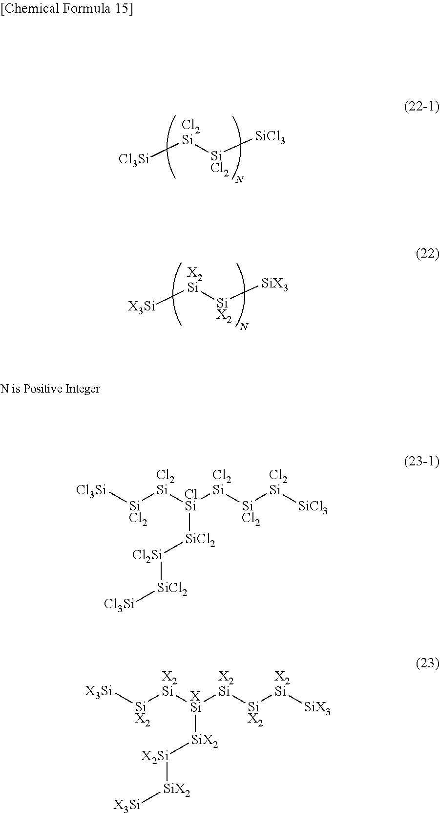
[SiCl2]([SiCl3])[Cl2Si][Cl3Si].[SiX2]([SiX3])[X2Si][X3Si].[SiX2]([X2Si][XSi]([X2Si][SiX2][X2Si][SiX3])[SiX2][X2Si][SiX2][X3Si])[X3Si].[SiCl2]([Cl2Si][ClSi]([Cl2Si][SiCl2][Cl2Si][SiCl3])[SiCl2][Cl2Si][SiCl2][Cl3Si])[Cl3Si]
